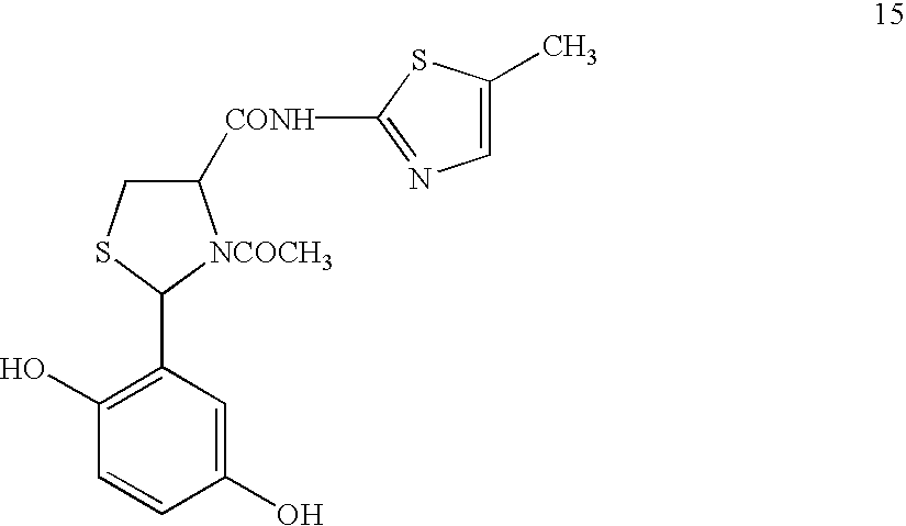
C1(O)=CC(C2[NCOCH3]C([CONH]C3=NC=C(C)S3)CS2)=C(O)C=C1
